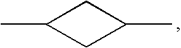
C1(C)CC(C)C1
